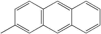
C12=C(C=CC(C)=C1)C=C1C(=C2)C=CC=C1
